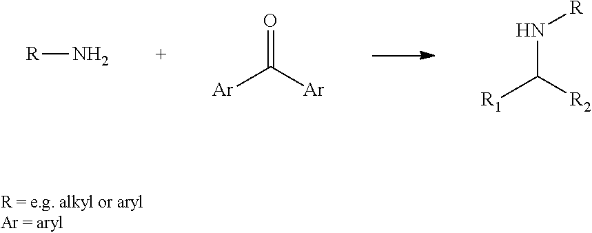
[R]N.O=C([Ar])[Ar].N(C([R2])[R1])[R]
